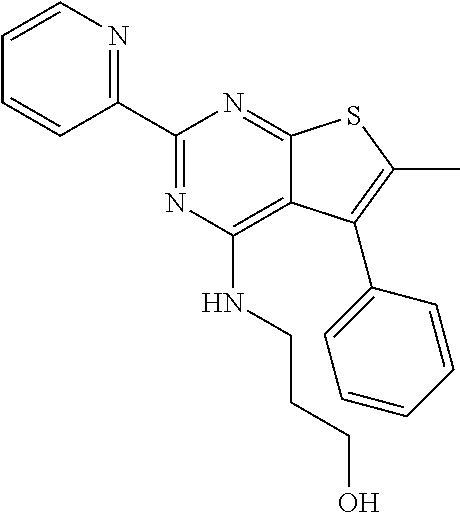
C1(C2=NC(NCCCO)=C3C(=N2)SC(C)=C3C2=CC=CC=C2)=NC=CC=C1
